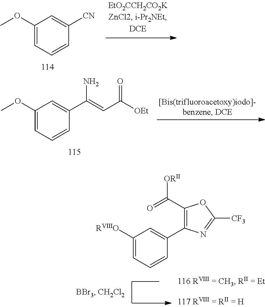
C1(OC)=CC=CC([CN])=C1.C1(OC)=CC=CC(C(=CC([OEt])=O)N)=C1.C1([RVIIIO])=CC=CC(C2=C(C(=O)[ORII])OC([CF3])=N2)=C1
